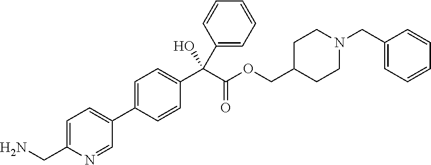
C1=C(C2=CC=C(CN)N=C2)C=CC(C(C(OCC2CCN(CC3=CC=CC=C3)CC2)=O)(C2=CC=CC=C2)O)=C1
